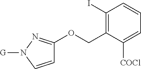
C1(I)=C(COC2=NN([G])C=C2)C([COCl])=CC=C1
